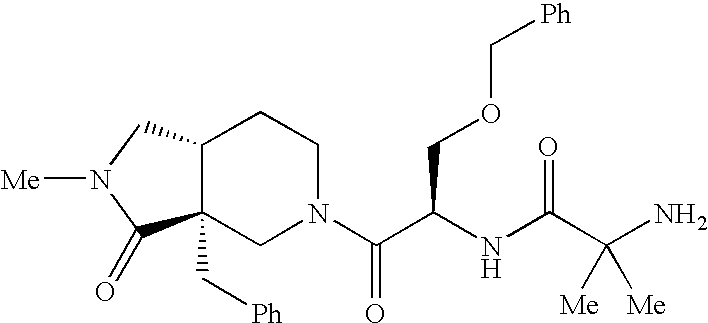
[Ph]COCC(C(N1CCC2C(C[Ph])(C1)C(=O)N([Me])C2)=O)NC(C(N)([Me])[Me])=O
